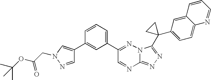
C12=NN=C(C3(C4=CC=C5C(=C4)C=CC=N5)CC3)N1N=C(C1=CC=CC(C3=CN(CC(OC(C)(C)C)=O)N=C3)=C1)C=N2
